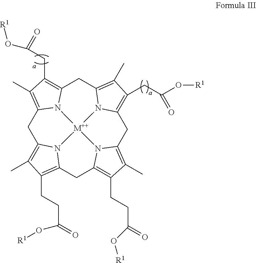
C1C2=C(C)C(CC(=O)O[R1])=C3N2[M++]24N5C(=C(C)C(CC(O[R1])=O)=C5CC5=C(C)C(CCC(=O)O[R1])=C(N52)CC2=C(CCC(=O)O[R1])C(C)=C1N24)C3
